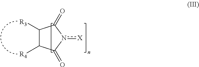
[X]n1C(=O)C([R3])C([R4])C1=O
